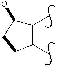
C1(C)C(O)CCC1C
